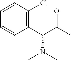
CC(=O)C(C1=C(Cl)C=CC=C1)N(C)C
